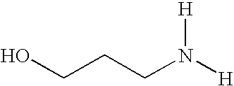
OCCCN([H])[H]
